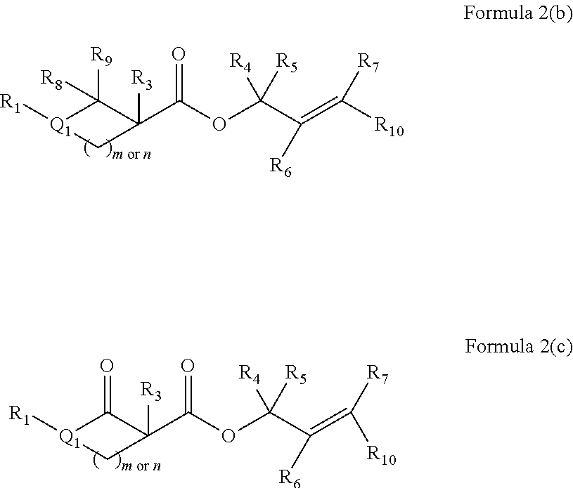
[Q1]1([R1])C([R9])([R8])C(C(OC(C(=C([R10])[R7])[R6])([R5])[R4])=O)([R3])C1.[Q1]1([R1])C(=O)C(C(OC(C(=C([R7])[R10])[R6])([R5])[R4])=O)([R3])C1
